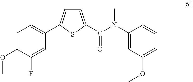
C1=C(OC)C(F)=CC(C2=CC=C(C(N(C3=CC(OC)=CC=C3)C)=O)S2)=C1
